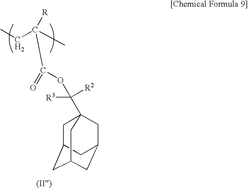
C1C2CC3CC(CC1(C([R3])([R2])OC(C(CC)(C)[R])=O)C3)C2
